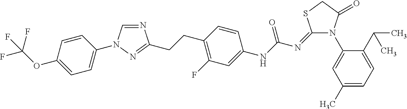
N1=CN(C2=CC=C(OC(F)(F)F)C=C2)N=C1CCC1=C(F)C=C(NC(N=C2N(C3=CC(C)=CC=C3C(C)C)C(=O)CS2)=O)C=C1
